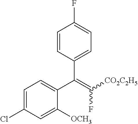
C1=C(Cl)C=C([OCH3])C(C(=C([CO2C2H5])F)C2=CC=C(F)C=C2)=C1
